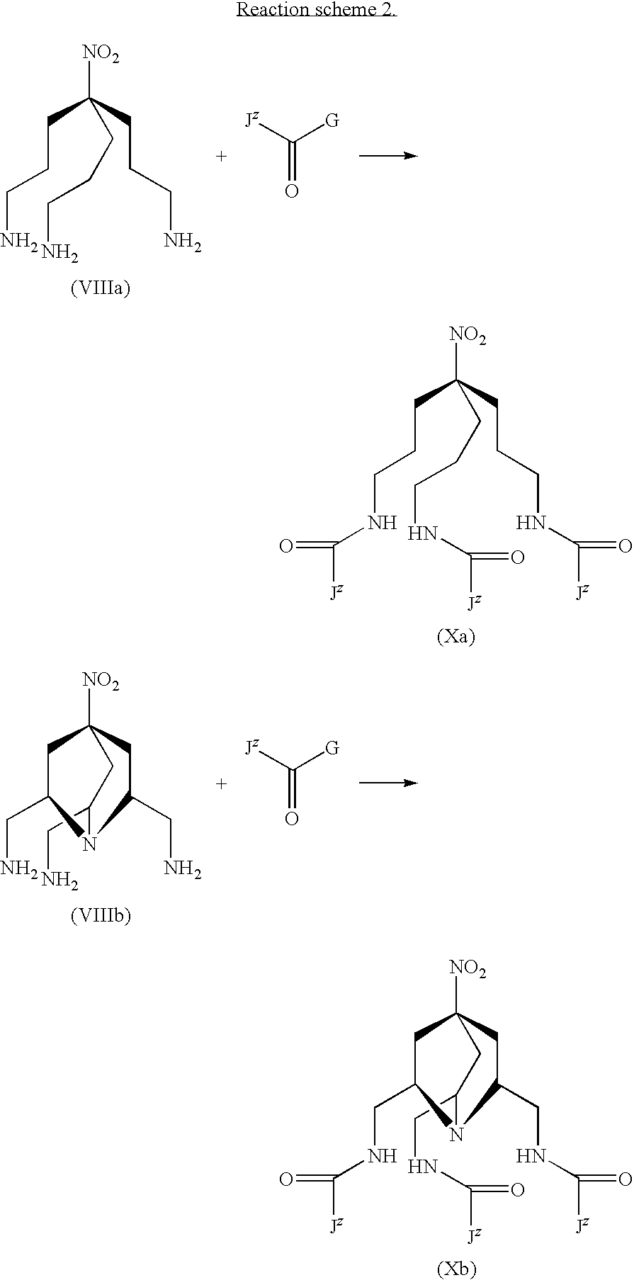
[NO2]C(CCCN)(CCCN)CCCN.C(=O)([Jz])[G].[NO2]C(CCCNC([Jz])=O)(CCCNC(=O)[Jz])CCCNC([Jz])=O.[NO2]C12CC(CN)N(C(CN)C1)C(CN)C2.C(=O)([Jz])[G].[NO2]C12CC(CNC([Jz])=O)N(C(CNC([Jz])=O)C1)C(CNC(=O)[Jz])C2
